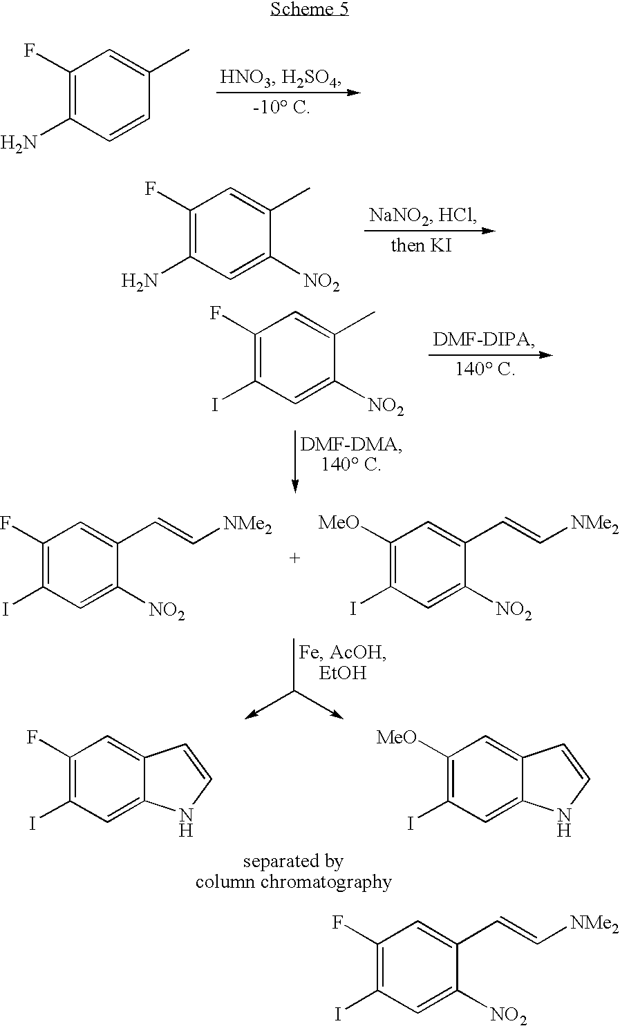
C1(F)=C(N)C=CC(C)=C1.C1(F)=C(N)C=C([NO2])C(C)=C1.C1(F)=C(I)C=C([NO2])C(C)=C1.C1(F)=C(I)C=C([NO2])C(C=C[NMe2])=C1.C1([MeO])=C(I)C=C([NO2])C(C=C[NMe2])=C1.C1(F)=C(I)C=C2C(=C1)C=CN2.C1([MeO])=C(I)C=C2C(=C1)C=CN2.C1(F)=C(I)C=C([NO2])C(C=C[NMe2])=C1
